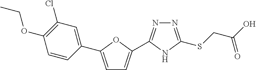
N1=C(SCC(O)=O)NC(C2=CC=C(C3=CC(Cl)=C(OCC)C=C3)O2)=N1
